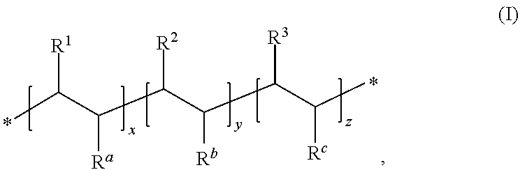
CC(C([Ra])C(C([Rb])C(C(C)[Rc])[R3])[R2])[R1]
